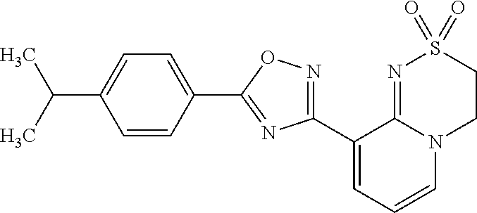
C1(C2=CC=CN3C2=NS(=O)(=O)CC3)=NOC(C2=CC=C(C(C)C)C=C2)=N1
